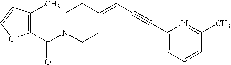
C1(C(N2CCC(=CC#CC3=CC=CC(C)=N3)CC2)=O)=C(C)C=CO1
